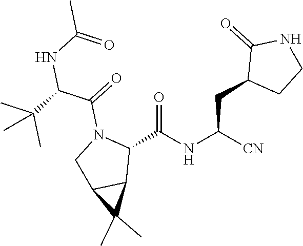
C1(C(NC([CN])CC2CCNC2=O)=O)N(C(=O)C(C(C)(C)C)NC(C)=O)CC2C1C2(C)C
